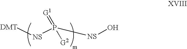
P(=[G1])([G2])([NS][DMT])[NS]O
